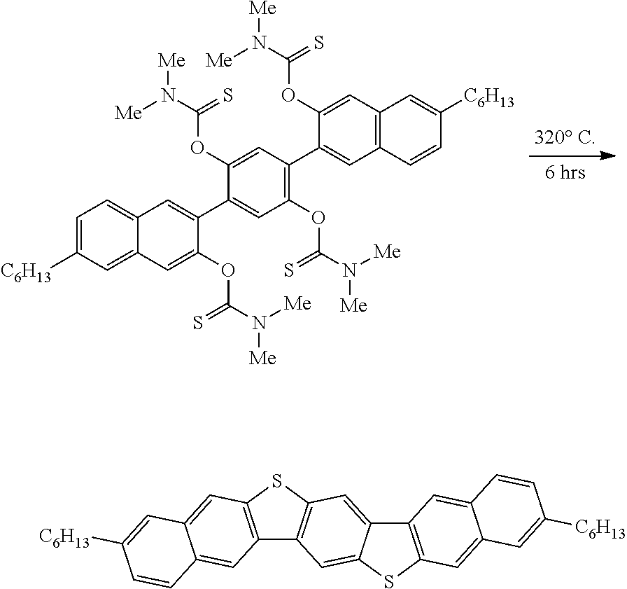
C1=C([C6H13])C=C2C(=C1)C=C(C1=CC(OC(N([Me])[Me])=S)=C(C3=CC4=C(C=C3OC(N([Me])[Me])=S)C=C([C6H13])C=C4)C=C1OC(N([Me])[Me])=S)C(OC(N([Me])[Me])=S)=C2.C12=C(SC3=C1C=C1C(=C3)C3=C(S1)C=C1C(=C3)C=CC([C6H13])=C1)C=C1C(=C2)C=CC([C6H13])=C1
